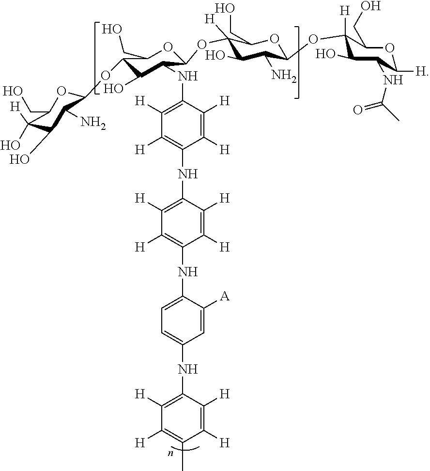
C1([H])=C([H])C(NC2=CC=C(NC3=C([H])C([H])=C(NC4=C([H])C([H])=C(NC5C(OC6([H])C(O)C(N)C(OC7([H])C(O)C(NC(=O)C)C([H])OC7CO)OC6CO)OC(CO)C(OC6OC(CO)C([H])(O)C(O)C6N)C5O)C([H])=C4[H])C([H])=C3[H])C([A])=C2)=C([H])C([H])=C1C
